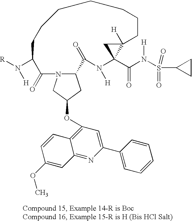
C12CC(OC3=C4C(=NC(C5=CC=CC=C5)=C3)C=C(OC)C=C4)CN1C(=O)C(N([R])[H])CCCCCCCC1([H])C(C(N(S(C3CC3)(=O)=O)[H])=O)(N([H])C2=O)C1
